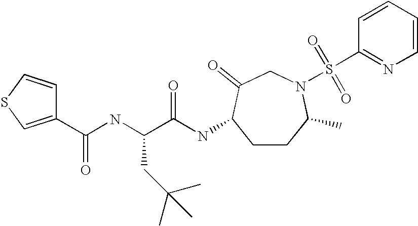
C1=CSC=C1C(NC(C(NC1CCC(C)N(S(C2=NC=CC=C2)(=O)=O)CC1=O)=O)CC(C)(C)C)=O
